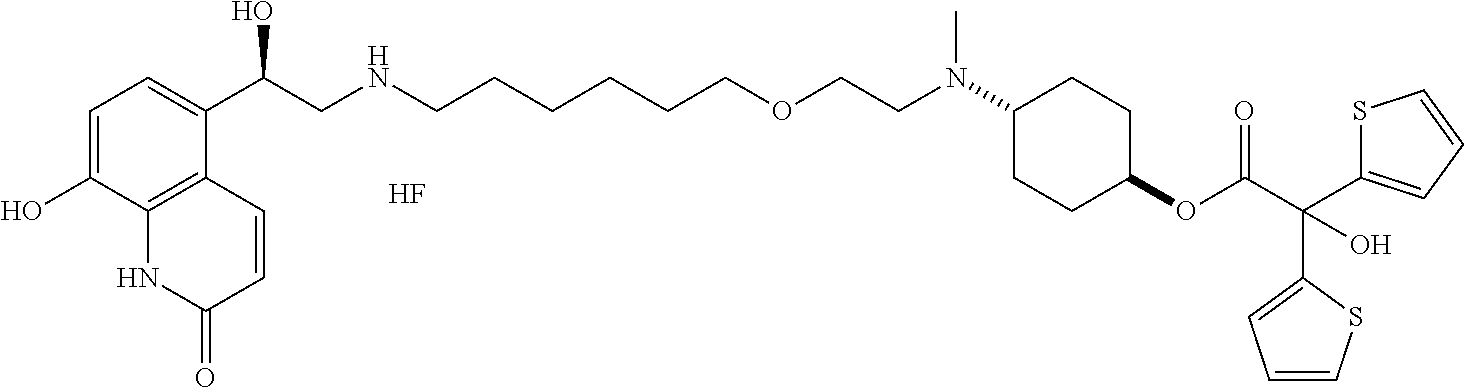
C1=C(O)C2=C(C(C(CNCCCCCCOCCN(C3CCC(OC(C(O)(C4=CC=CS4)C4=CC=CS4)=O)CC3)C)O)=C1)C=CC(=O)N2.F
